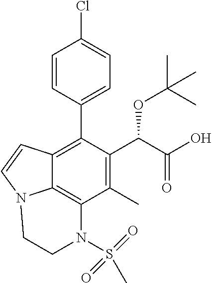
C1=CC(C2=C3C4=C(C(C)=C2C(C(=O)O)OC(C)(C)C)N(S(=O)(C)=O)CCN4C=C3)=CC=C1Cl
